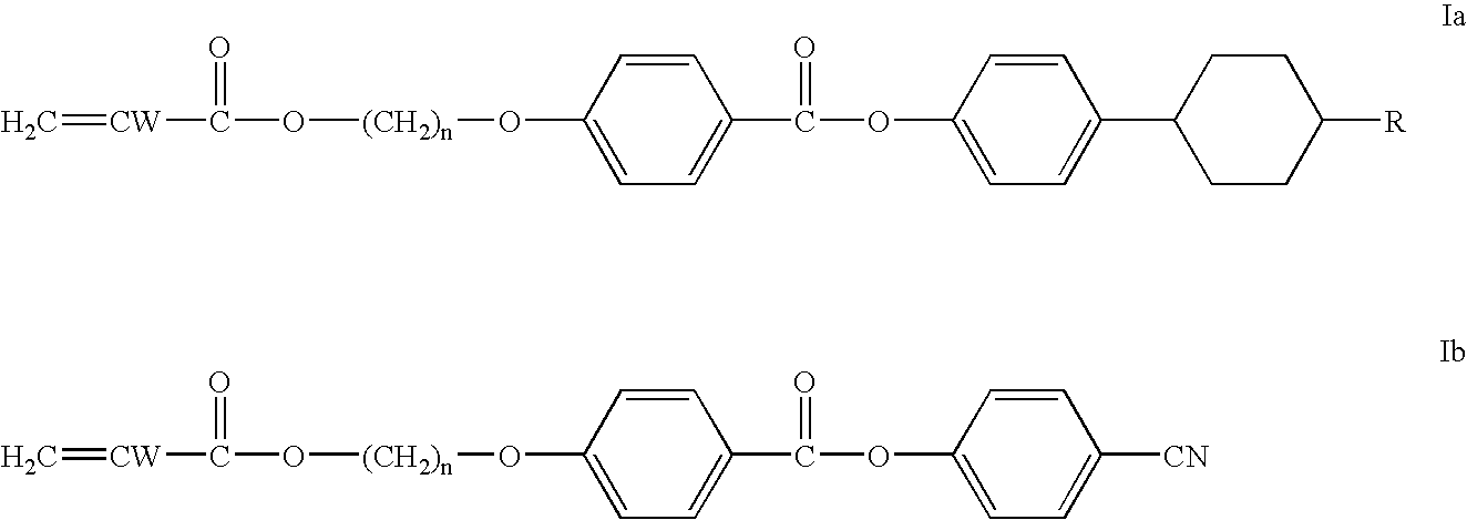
C=[CW]C(O[(CH2)n]OC1=CC=C(C(OC2=CC=C(C3CCC([R])CC3)C=C2)=O)C=C1)=O.C=[CW]C(O[(CH2)n]OC1=CC=C(C(OC2=CC=C([CN])C=C2)=O)C=C1)=O
